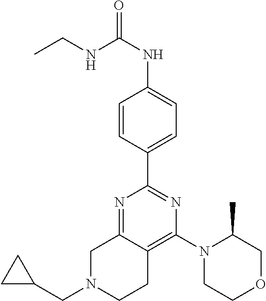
N1=C2C(=C(N3CCOCC3C)N=C1C1=CC=C(NC(=O)NCC)C=C1)CCN(CC1CC1)C2
